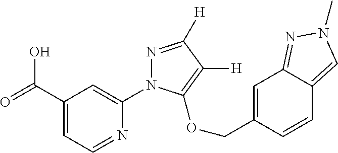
OC(C1=CC=NC(N2N=C([H])C([H])=C2OCC2=CC3=NN(C)C=C3C=C2)=C1)=O
